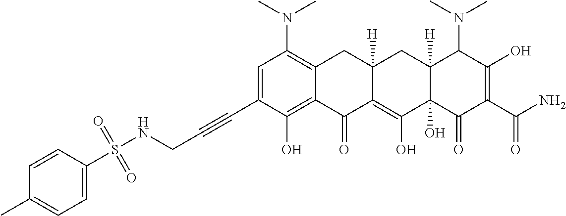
CN(C1=C2C(=C(O)C(C#CCNS(C3=CC=C(C)C=C3)(=O)=O)=C1)C(=O)C1=C(O)C3(O)C([H])(CC1([H])C2)C(N(C)C)C(O)=C(C(N)=O)C3=O)C
